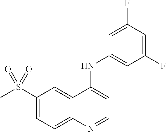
S(C1=CC=C2C(=C1)C(NC1=CC(F)=CC(F)=C1)=CC=N2)(C)(=O)=O
